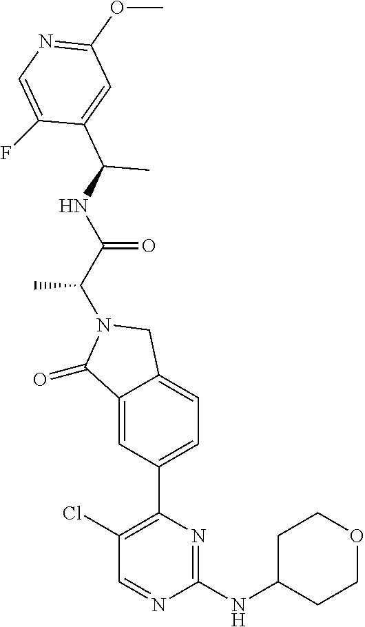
C1(=O)C2=CC(C3=C(Cl)C=NC(NC4CCOCC4)=N3)=CC=C2CN1C(C(=O)NC(C1=CC(OC)=NC=C1F)C)C
